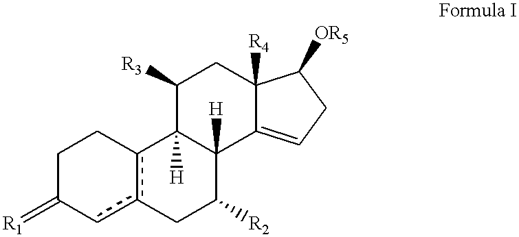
C1C(=[R1])cc2c(C1)C1([H])C([H])(C([R2])C2)C2=CCC([OR5])C2([R4])CC1[R3]
